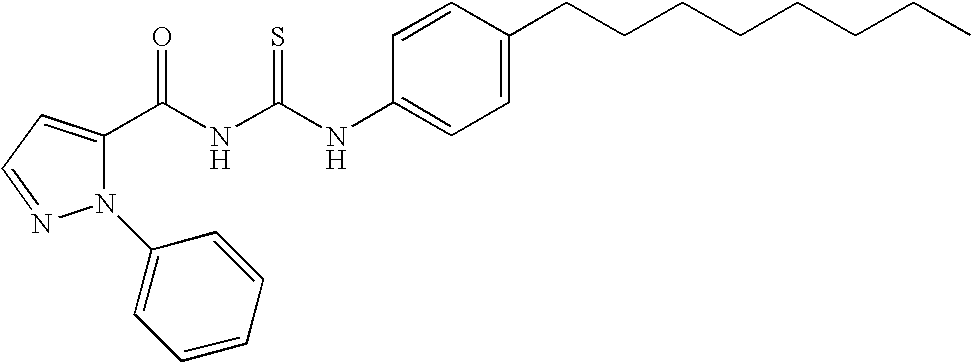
N(C(NC(=O)C1=CC=NN1C1=CC=CC=C1)=S)C1=CC=C(CCCCCCCC)C=C1
